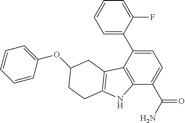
C1=C(C2=CC=CC=C2F)C2=C(C(C(N)=O)=C1)NC1=C2CC(OC2=CC=CC=C2)CC1
